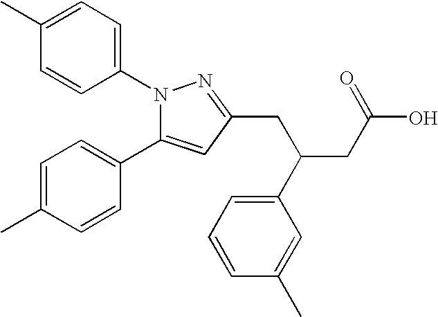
C1=CC(N2C(C3=CC=C(C)C=C3)=CC(CC(CC(O)=O)C3=CC=CC(C)=C3)=N2)=CC=C1C
